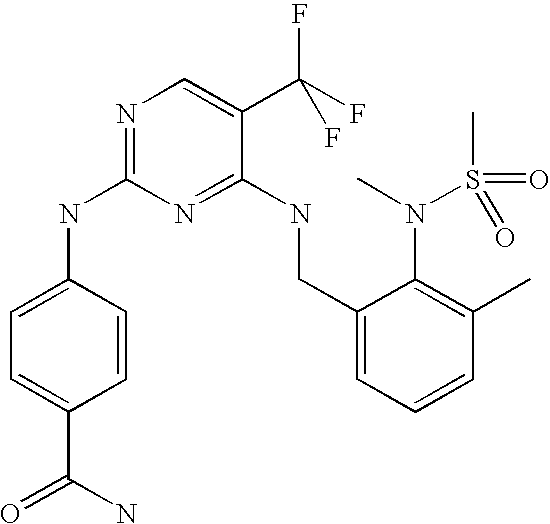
C1(CNC2=NC(NC3=CC=C(C(N)=O)C=C3)=NC=C2C(F)(F)F)=CC=CC(C)=C1N(S(C)(=O)=O)C
